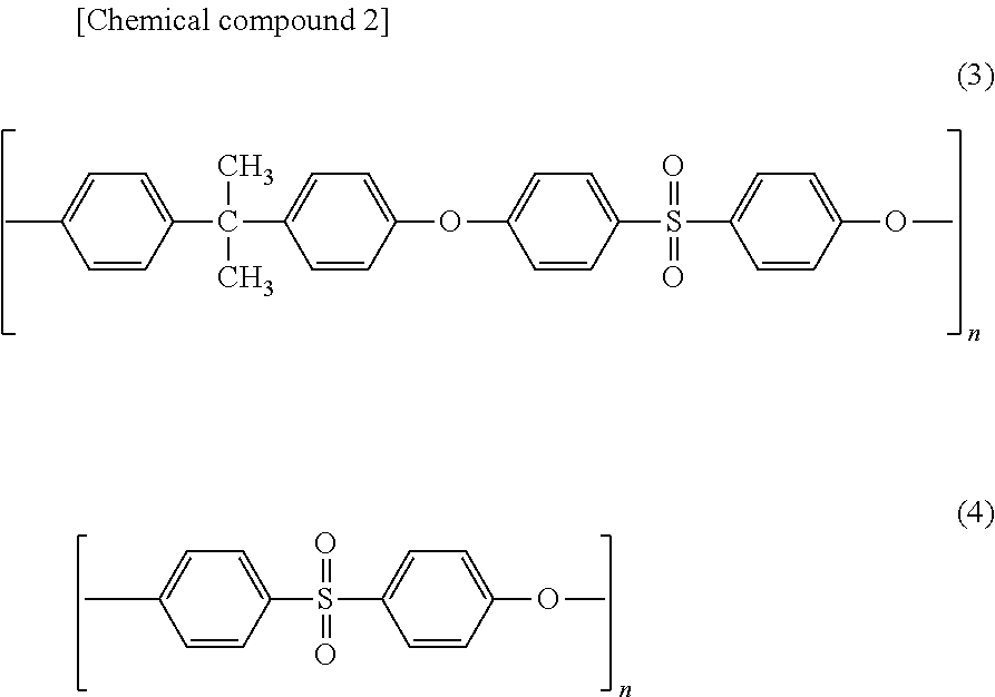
C1(C)=CC=C(C(C)(C)C2=CC=C(OC3=CC=C(S(=O)(=O)C4=CC=C(OC)C=C4)C=C3)C=C2)C=C1.C1(C)=CC=C(S(=O)(=O)C2=CC=C(OC)C=C2)C=C1
